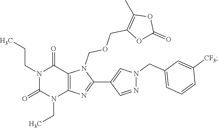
N1(CCC)C(=O)N(CC)C2=C(C1=O)N(COCC1=C(C)OC(=O)O1)C(C1=CN(CC3=CC=CC([CF3])=C3)N=C1)=N2
